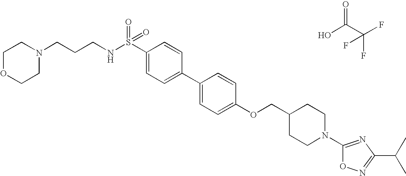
OC(C(F)(F)F)=O.S(C1=CC=C(C2=CC=C(OCC3CCN(C4=NC(C(C)C)=NO4)CC3)C=C2)C=C1)(NCCCN1CCOCC1)(=O)=O
